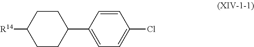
C1CC([R14])CCC1C1=CC=C(Cl)C=C1
